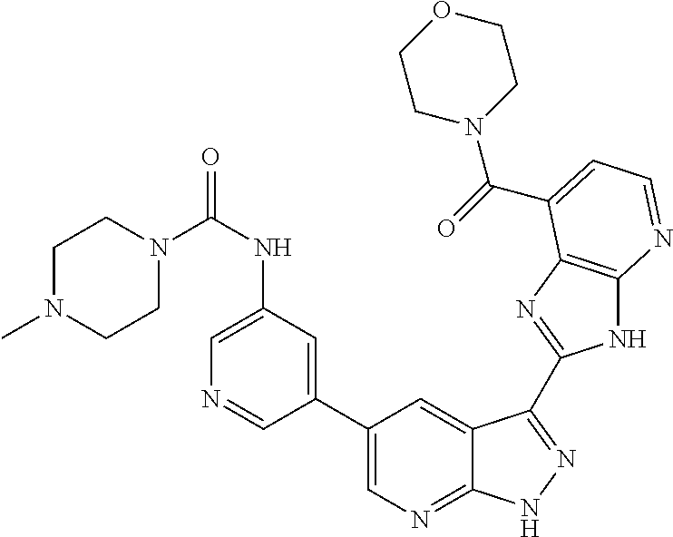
C1(C2=CN=C3C(=C2)C(C2=NC4=C(N2)N=CC=C4C(=O)N2CCOCC2)=NN3)=CC(NC(=O)N2CCN(C)CC2)=CN=C1
